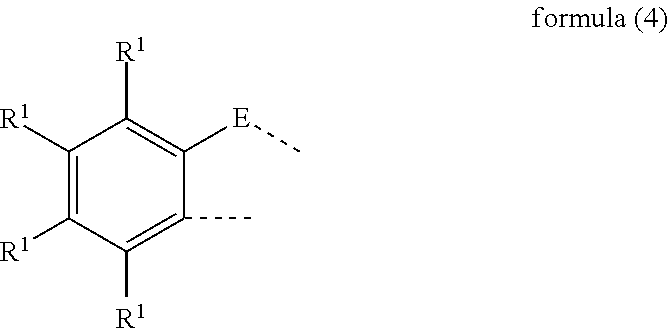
C1([R1])=C([R1])C([R1])=C(C)C([E]C)=C1[R1]
